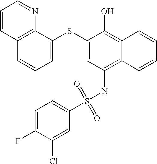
C1=CC2=C(N=C1)C(SC1=CC(NS(=O)(=O)C3=CC=C(F)C(Cl)=C3)=C3C(=C1O)C=CC=C3)=CC=C2
